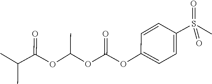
O=S(C)(C1=CC=C(OC(=O)OC(OC(C(C)C)=O)C)C=C1)=O
